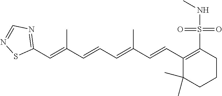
C1(C=C(C=CC=C(C=CC2=C(S(=O)(=O)NC)CCCC2(C)C)C)C)=NC=NS1
